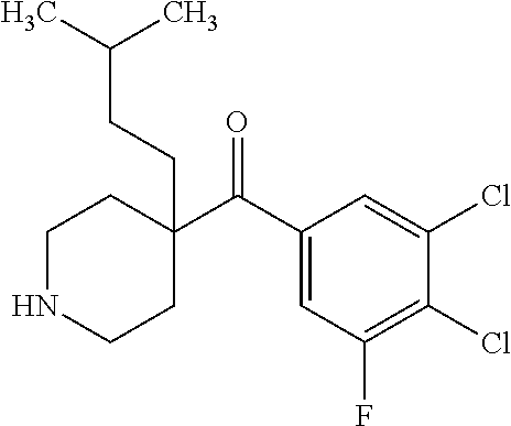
C1(C(C2=CC(F)=C(Cl)C(Cl)=C2)=O)(CCC(C)C)CCNCC1
